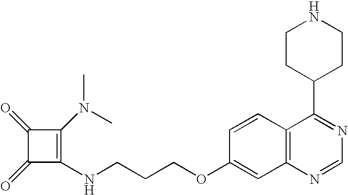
C12=C(N=CN=C1C1CCNCC1)C=C(OCCCNC1=C(N(C)C)C(=O)C1=O)C=C2
